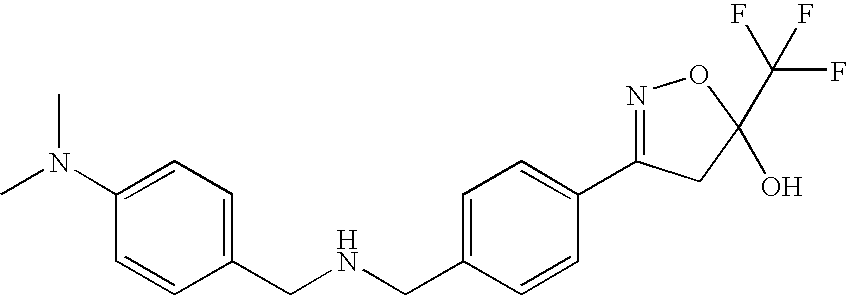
C1(CNCC2=CC=C(N(C)C)C=C2)=CC=C(C2=NOC(C(F)(F)F)(O)C2)C=C1
